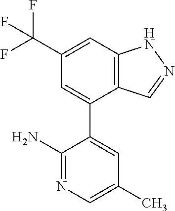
C12=C(C=C(C(F)(F)F)C=C1C1=CC(C)=CN=C1N)NN=C2
